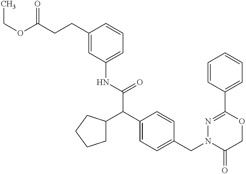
N(C(C(C1=CC=C(CN2C(=O)COC(C3=CC=CC=C3)=N2)C=C1)C1CCCC1)=O)C1=CC=CC(CCC(OCC)=O)=C1
